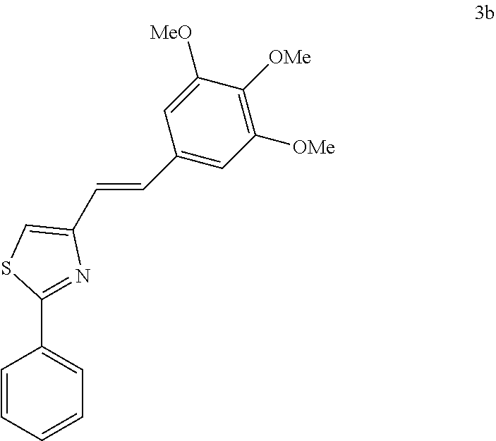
C1(C=CC2=CSC(C3=CC=CC=C3)=N2)=CC([OMe])=C([OMe])C([MeO])=C1
